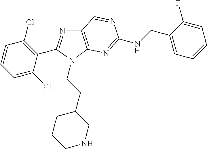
C12=C(N(CCC3CCCNC3)C(C3=C(Cl)C=CC=C3Cl)=N1)N=C(NCC1=CC=CC=C1F)N=C2
